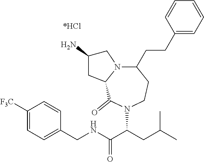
C1([F3C])=CC=C(CNC(C(CC(C)C)N2C(=O)C3N(CC(N)C3)C(CCC3=CC=CC=C3)CC2)=O)C=C1
